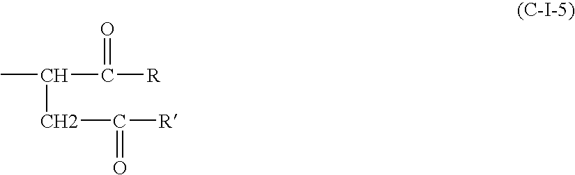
CC(C(=O)[R])CC([R])=O
